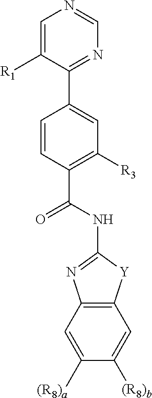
C1(C2=CC([R3])=C(C(NC3=NC4=C([Y]3)C=C([(R8)b])C([(R8)a])=C4)=O)C=C2)=NC=NC=C1[R1]
